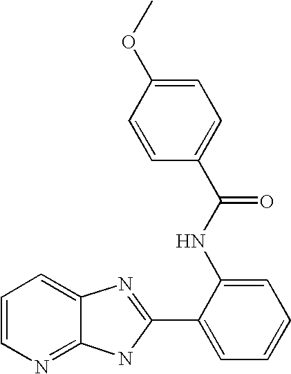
C12=NC=CC=C1N=C(C1=CC=CC=C1NC(=O)C1=CC=C(OC)C=C1)N2
